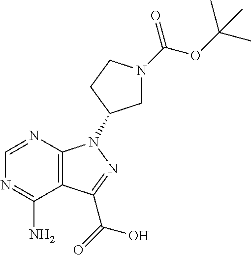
C12=C(N=CN=C1N)N(C1CN(C(OC(C)(C)C)=O)CC1)N=C2C(O)=O
